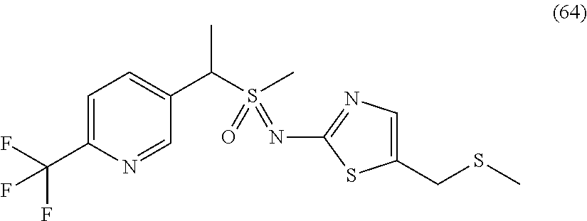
C1=C(C(F)(F)F)N=CC(C(S(C)(=O)=NC2=NC=C(CSC)S2)C)=C1
